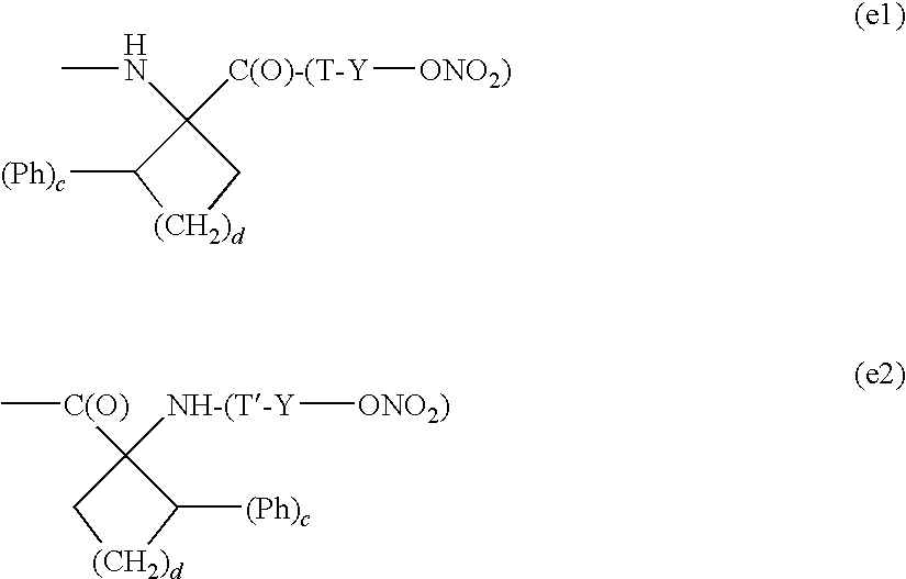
C1(NC)([C(O)-(T-Y][ONO2)])C([(Ph)c])[(CH2)d]C1.C1([C(O)]C)([NH-(T-Y][ONO2)])C[(CH2)d]C1[(Ph)c]
